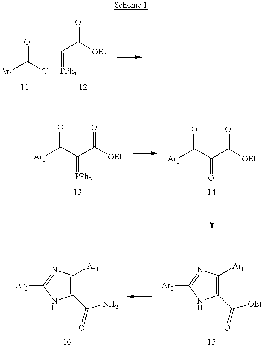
C1(C(=O)N)=C([Ar1])N=C([Ar2])N1.C1(C(=O)[OEt])=C([Ar1])N=C([Ar2])N1.[Ar1]C(Cl)=O.C(C([OEt])=O)=[PPh3].[Ar1]C(=O)C(=[PPh3])C(=O)[OEt].[Ar1]C(=O)C(=O)C(=O)[OEt]
